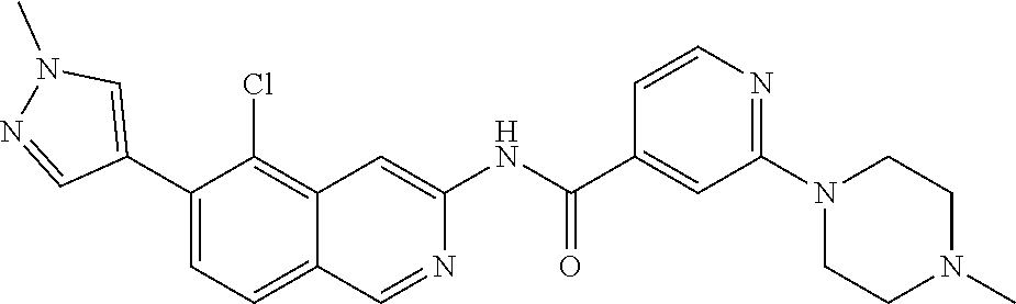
C1(C2=CN(C)N=C2)=CC=C2C(=C1Cl)C=C(NC(C1=CC(N3CCN(C)CC3)=NC=C1)=O)N=C2
